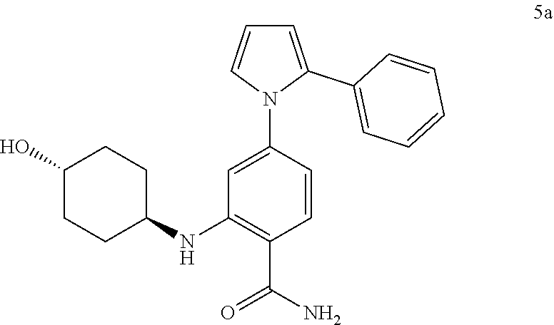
C1=C(C2=CC=CC=C2)N(C2=CC(NC3CCC(O)CC3)=C(C(N)=O)C=C2)C=C1
